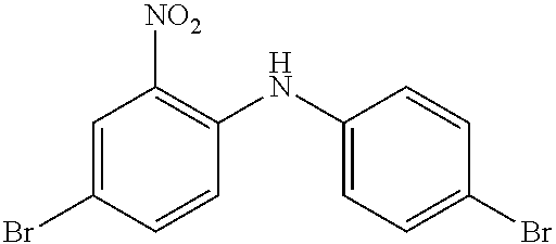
C1=C(Br)C=CC(NC2=CC=C(Br)C=C2)=C1[NO2]
